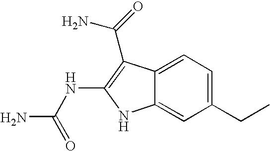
C1(CC)=CC=C2C(=C1)NC(NC(N)=O)=C2C(=O)N
